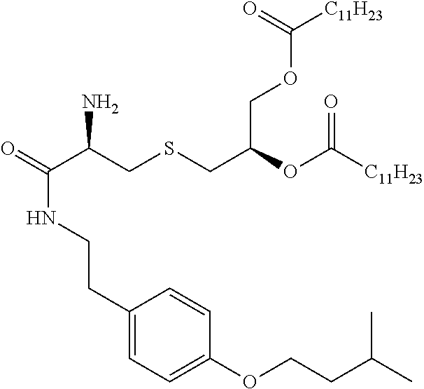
O=C(C(CSCC(OC([C11H23])=O)COC([C11H23])=O)N)NCCC1=CC=C(OCCC(C)C)C=C1
